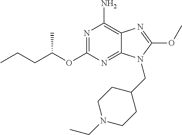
N1=C(OC(CCC)C)N=C2C(=C1N)N=C(OC)N2CC1CCN(CC)CC1
